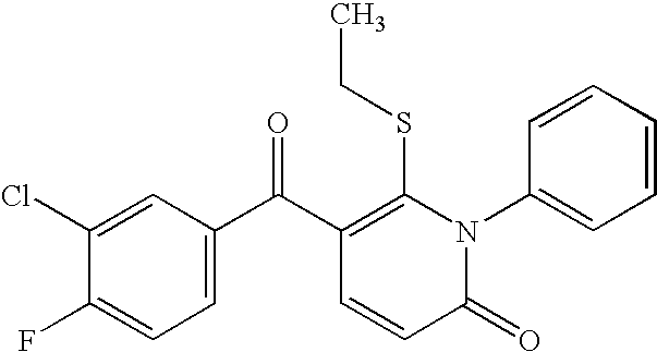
C1(Cl)=CC(C(C2=C(SCC)N(C3=CC=CC=C3)C(=O)C=C2)=O)=CC=C1F
